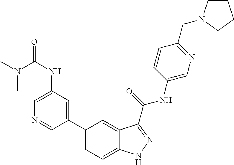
C1(NC(=O)N(C)C)=CN=CC(C2=CC=C3C(=C2)C(C(NC2=CN=C(CN4CCCC4)C=C2)=O)=NN3)=C1
